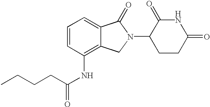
N1C(=O)CCC(N2C(=O)C3=CC=CC(NC(=O)CCCC)=C3C2)C1=O
